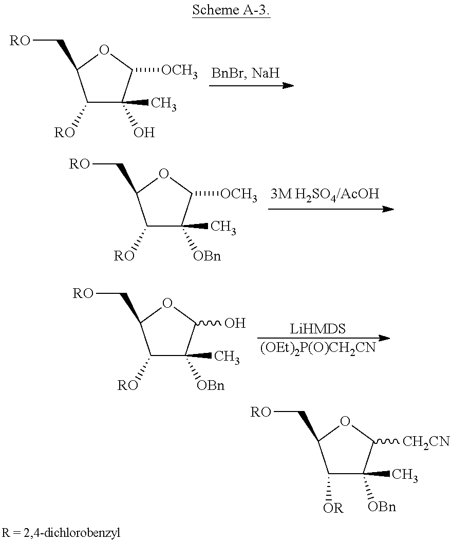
C1([RO])C(O)(C)C([OCH3])OC1C[RO].C1([RO])C([OBn])(C)C([OCH3])OC1C[RO].C1([OR])C(C)([OBn])C([CH2CN])OC1C[RO].C1([RO])C(C)([OBn])C(O)OC1C[RO].[LiHMDS].[(OEt)2P(O)CH2CN]
